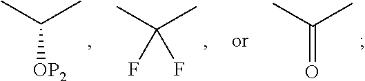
CC(C)=O.CC(C)(F)F.CC(C)[OP2]
